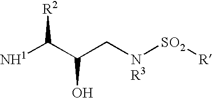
[NH1]C(C(C[NR3][SO2][R])O)[R2]
